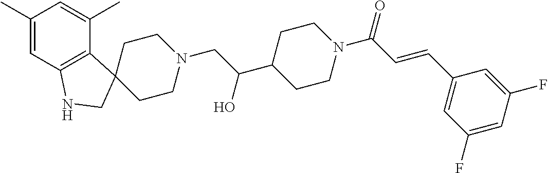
C1CN(CC(C2CCN(C(C=CC3=CC(F)=CC(F)=C3)=O)CC2)O)CCC12C1=C(C=C(C)C=C1C)NC2
